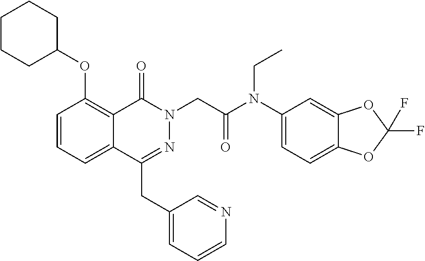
C1=CC=C2C(=C1OC1CCCCC1)C(=O)N(CC(N(C1=CC=C3C(=C1)OC(F)(F)O3)CC)=O)N=C2CC1=CC=CN=C1
